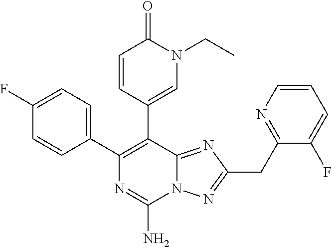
N12C(=NC(CC3=NC=CC=C3F)=N1)C(C1=CN(CC)C(=O)C=C1)=C(C1=CC=C(F)C=C1)N=C2N
